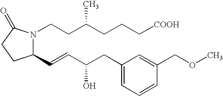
C1(C=CC(CC2=CC=CC(COC)=C2)O)N(CCC(CCC[COOH])C)C(=O)CC1
